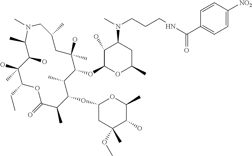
C1(O)C(OC2C(C)C(OC3CC(OC)(C)C(O)C(C)O3)C(C)C(=O)OC(CC)C(O)(C)C(O)C(C)N(C)CC(C)CC2(O)C)OC(C)CC1N(C)CCCNC(C1=CC=C([NO2])C=C1)=O
